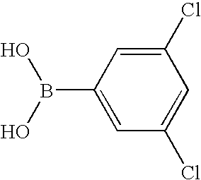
C1(Cl)=CC(B(O)O)=CC(Cl)=C1
